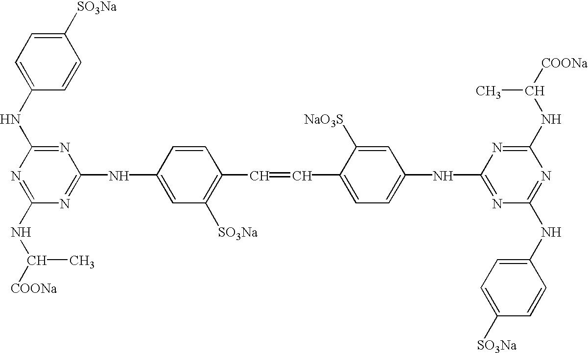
C1([SO3Na])=CC=C(NC2=NC(NC3=CC([SO3Na])=C(C=CC4=CC=C(NC5=NC(NC6=CC=C([SO3Na])C=C6)=NC(NC([COONa])C)=N5)C=C4[NaO3S])C=C3)=NC(NC([COONa])C)=N2)C=C1
